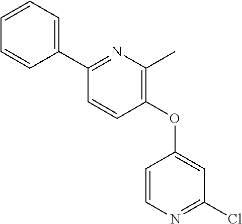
C1(C2=CC=CC=C2)=NC(C)=C(OC2=CC(Cl)=NC=C2)C=C1
